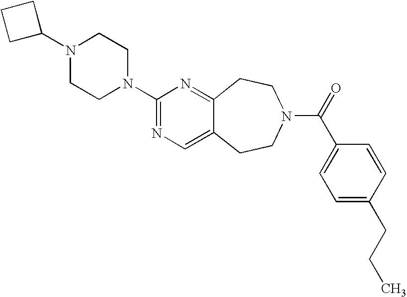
C1C(N2CCN(C3=NC=C4C(=N3)CCN(C(=O)C3=CC=C(CCC)C=C3)CC4)CC2)CC1
